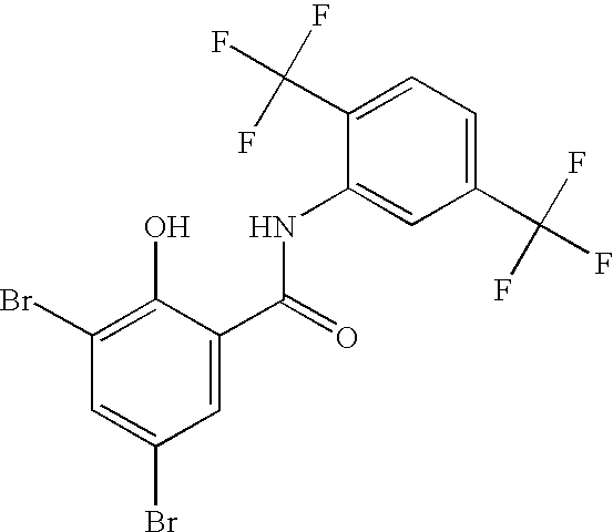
C1(Br)=C(O)C(C(=O)NC2=CC(C(F)(F)F)=CC=C2C(F)(F)F)=CC(Br)=C1
